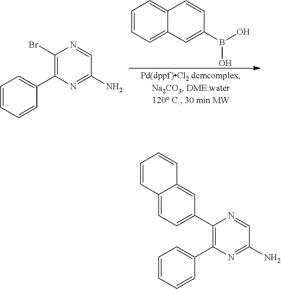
C1=CC=C2C(=C1)C=CC(B(O)O)=C2.C1=CC=CC(C2=C(Br)N=CC(N)=N2)=C1.C1=CC=CC(C2=C(C3=CC=C4C(=C3)C=CC=C4)N=CC(N)=N2)=C1
